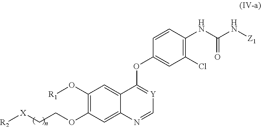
C1(O[R1])=C(OCC[X][R2])C=C2C(=C1)C(OC1=CC(Cl)=C(NC(N[Z1])=O)C=C1)=[Y]C=N2
